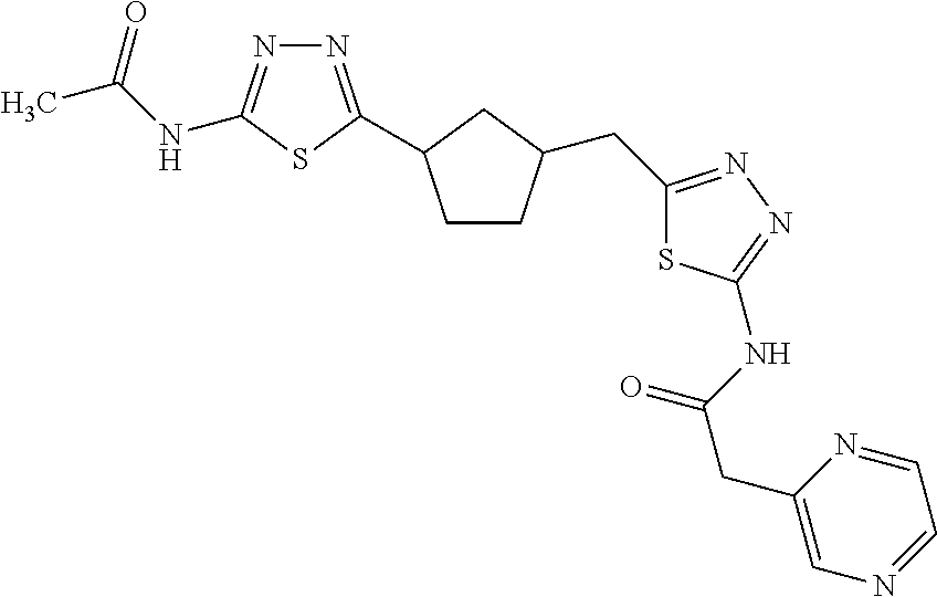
C1CC(CC2=NN=C(NC(CC3=CN=CC=N3)=O)S2)CC1C1=NN=C(NC(C)=O)S1
